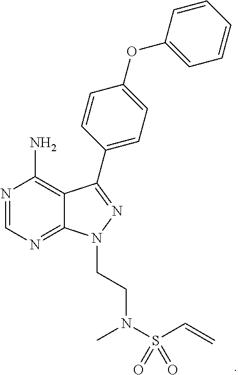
C12=C(N)N=CN=C1N(CCN(S(C=C)(=O)=O)C)N=C2C1=CC=C(OC2=CC=CC=C2)C=C1
